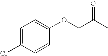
C(C(=O)C)OC1=CC=C(Cl)C=C1
